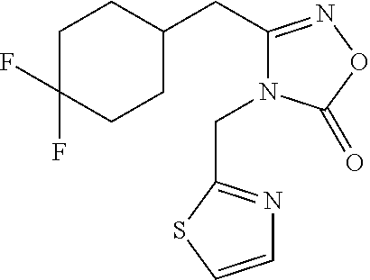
C1C(F)(F)CCC(CC2=NOC(=O)N2CC2=NC=CS2)C1
